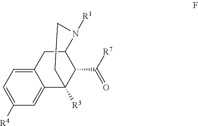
C12=CC=C([R4])C=C1C1([R3])C(C([R7])=O)C(C2)N([R1])CC1
